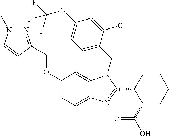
N1=C(COC2=CC=C3C(=C2)N(CC2=CC=C(OC(F)(F)F)C=C2Cl)C(C2C(C(=O)O)CCCC2)=N3)C=CN1C
